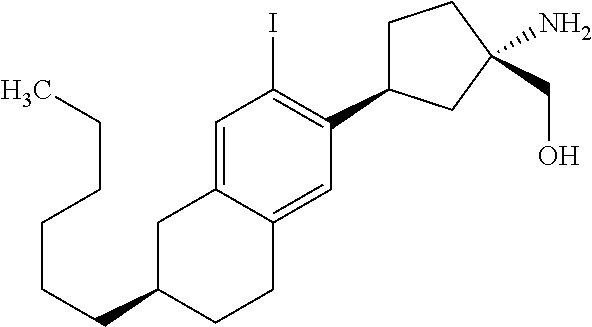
C(CCC1CC2=CC(I)=C(C3CCC(CO)(N)C3)C=C2CC1)CCC
